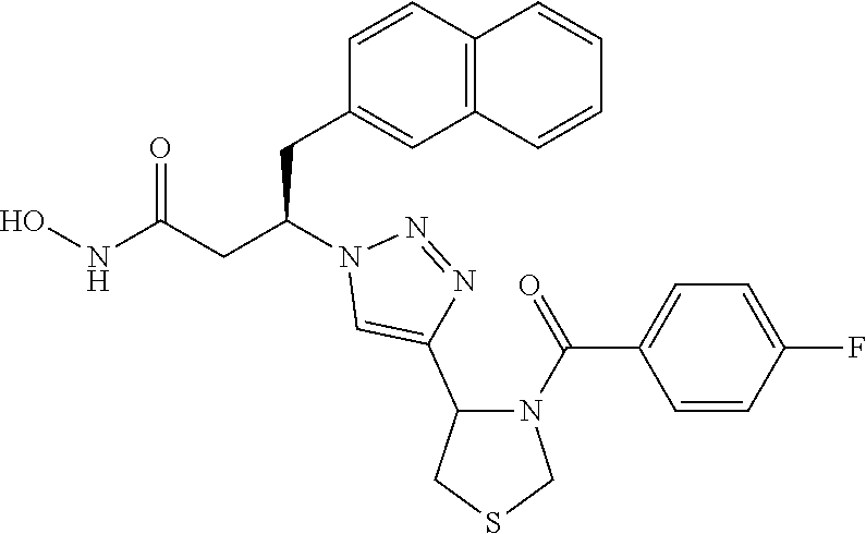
C(C(CC(NO)=O)N1C=C(C2N(C(C3=CC=C(F)C=C3)=O)CSC2)N=N1)C1=CC2=C(C=C1)C=CC=C2
